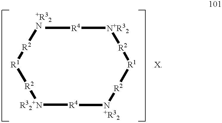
[+R32N]1[R4][N+R32][R2][R1][R2][N+R32][R4][R32+N][R2][R1][R2]1.[X]
